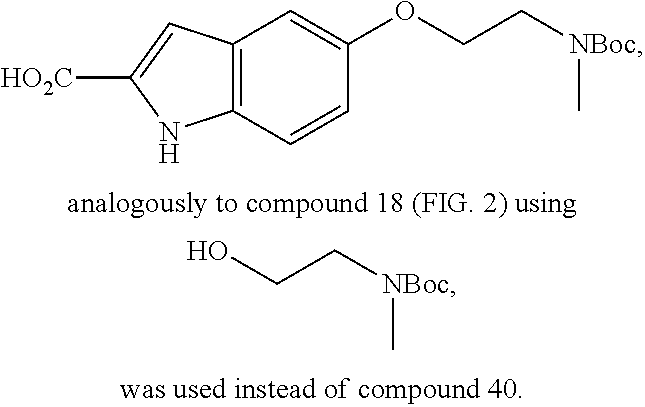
C12=C(C=CC(OCC[NBoc]C)=C1)NC([HO2C])=C2.OCC[NBoc]C
